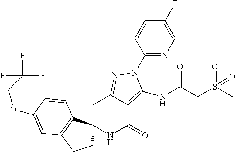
O(C1=CC2=C(C3(CC2)NC(=O)C2=C(NC(=O)CS(=O)(C)=O)N(C4=NC=C(F)C=C4)N=C2C3)C=C1)CC(F)(F)F
